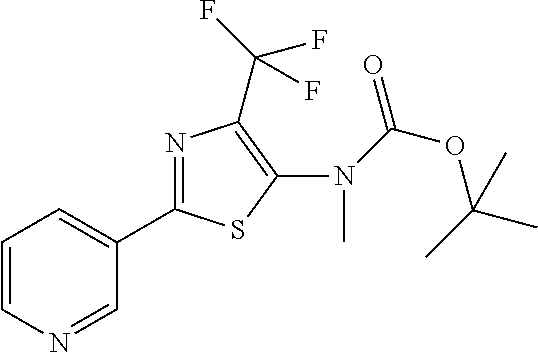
C1=CN=CC(C2=NC(C(F)(F)F)=C(N(C)C(OC(C)(C)C)=O)S2)=C1
